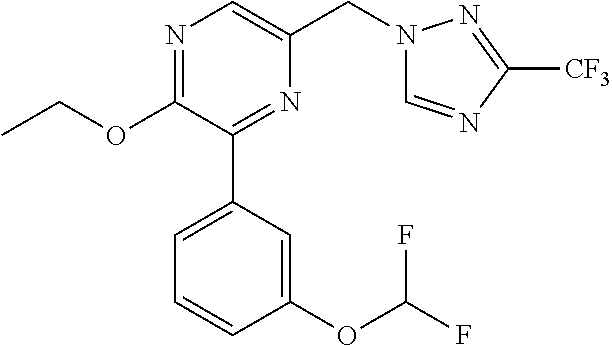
N1=C(OCC)C(C2=CC=CC(OC(F)F)=C2)=NC(CN2C=NC([CF3])=N2)=C1
